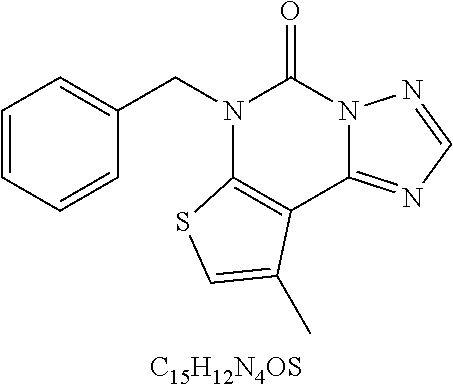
C1=CC=CC(CN2C3=C(C4=NC=NN4C2=O)C(C)=CS3)=C1.[C15H12N4OS]
